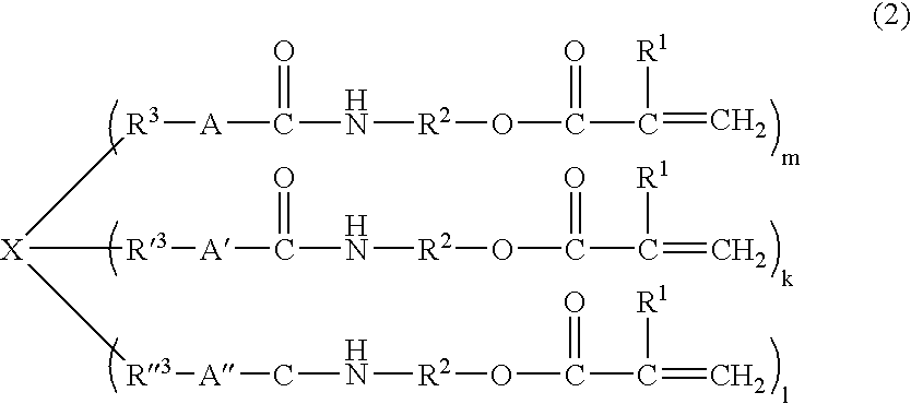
[X]([R3][A]C(=O)N[R2]OC(C([R1])=C)=O)([R3][A]C(N[R2]OC(=O)C(=C)[R1])=O)[R3][A]CN[R2]OC(=O)C([R1])=C
